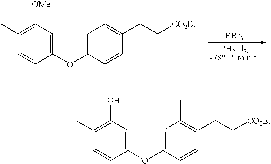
C1(C)=C([OMe])C=C(OC2=CC(C)=C(CC[CO2Et])C=C2)C=C1.[BBr3].C1(C)=C(O)C=C(OC2=CC(C)=C(CC[CO2Et])C=C2)C=C1
